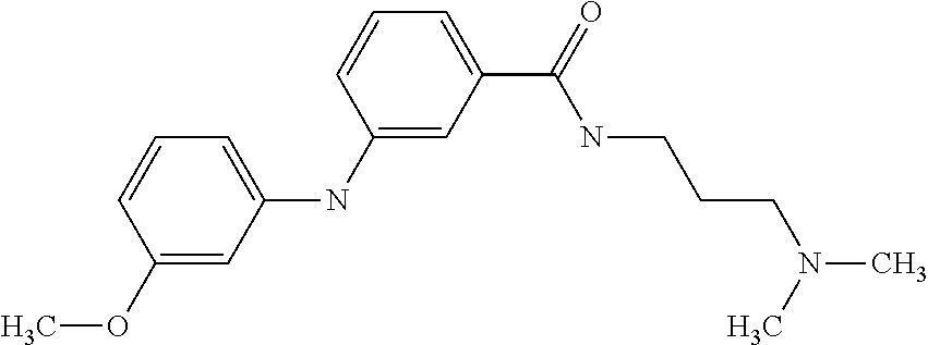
C1(NC2=CC=CC(OC)=C2)=CC(C(NCCCN(C)C)=O)=CC=C1
